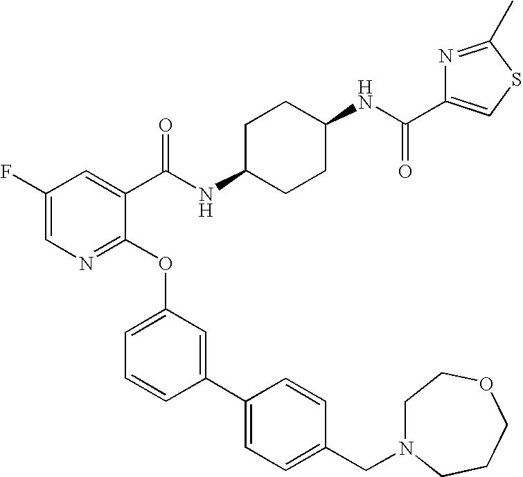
C1(F)=CN=C(OC2=CC=CC(C3=CC=C(CN4CCOCCC4)C=C3)=C2)C(C(NC2CCC(NC(C3=CSC(C)=N3)=O)CC2)=O)=C1
